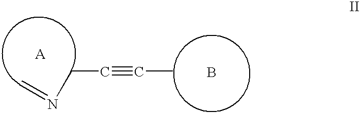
CC#CCN=C.B
